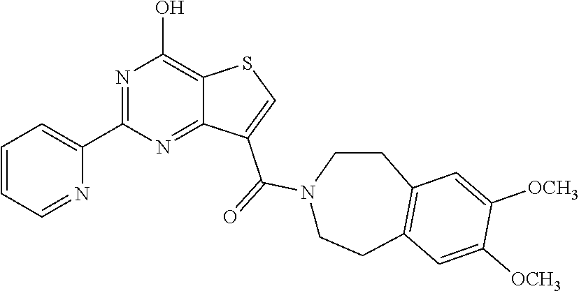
C1(C2=CC=CC=N2)=NC(O)=C2C(=N1)C(C(=O)N1CCC3=C(CC1)C=C([OCH3])C([OCH3])=C3)=CS2
